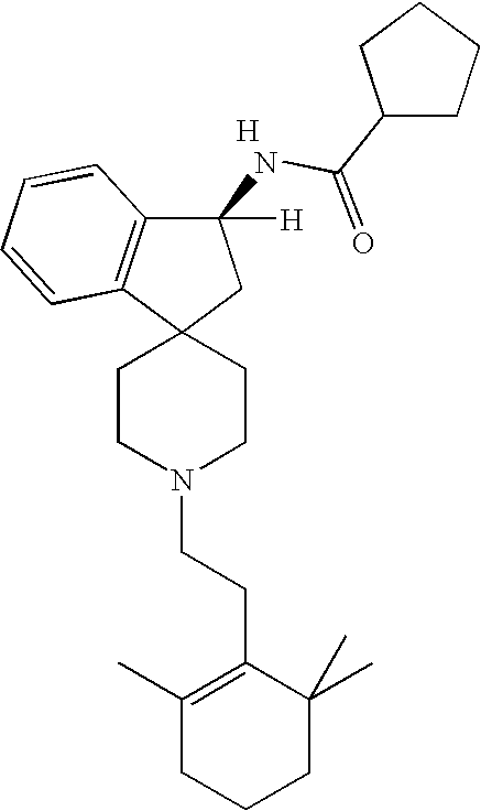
N1(CCC2=C(C)CCCC2(C)C)CCC2(CC1)CC(NC(C1CCCC1)=O)([H])C1=C2C=CC=C1.[H]
